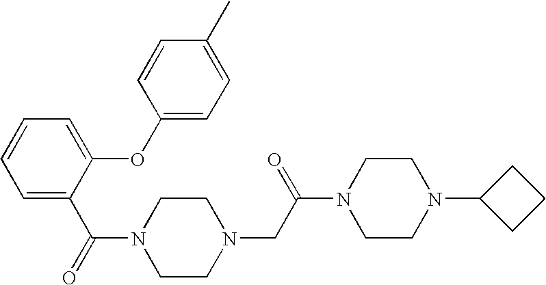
C1=C(C(N2CCN(CC(N3CCN(C4CCC4)CC3)=O)CC2)=O)C(OC2=CC=C(C)C=C2)=CC=C1
